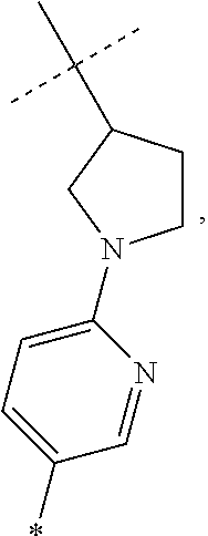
C1CC(C(C)(C)C)CN1C1=CC=C(*)C=N1
